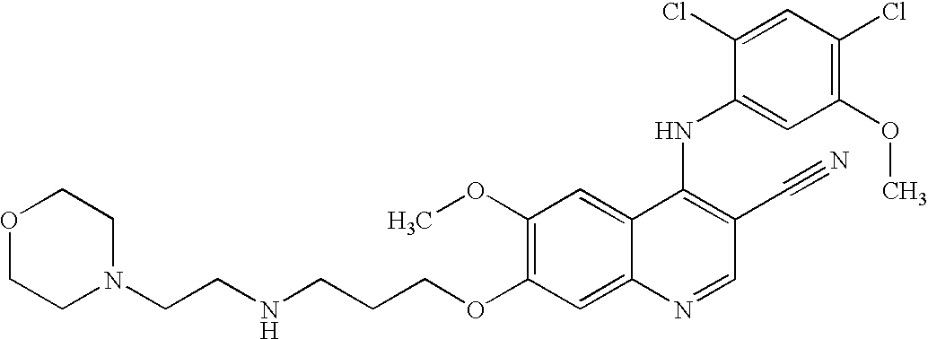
C(CCOC1=C(OC)C=C2C(=C1)N=CC(C#N)=C2NC1=CC(OC)=C(Cl)C=C1Cl)NCCN1CCOCC1
